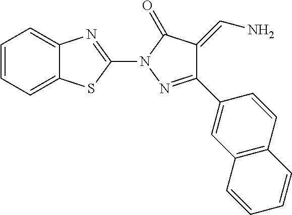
C1=CC=C2C(=C1)N=C(N1N=C(C3=CC4=C(C=C3)C=CC=C4)C(=CN)C1=O)S2
